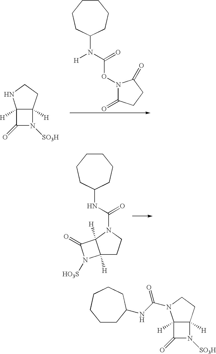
C12([H])C(=O)N([SO3H])C1([H])CCN2.C1CCCC(N(C(=O)ON2C(=O)CCC2=O)[H])CC1.C12([H])CCN(C(NC3CCCCCC3)=O)C1([H])C(=O)N2[HO3S].C1CC(NC(N2C3([H])C(=O)N([SO3H])C3([H])CC2)=O)CCCC1
